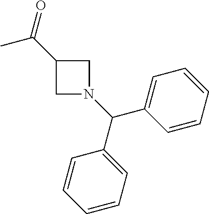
C1=CC=C(C(C2=CC=CC=C2)N2CC(C(C)=O)C2)C=C1
